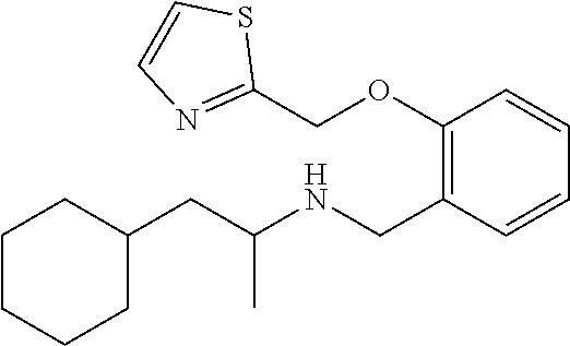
C1(CC(NCC2=C(OCC3=NC=CS3)C=CC=C2)C)CCCCC1
